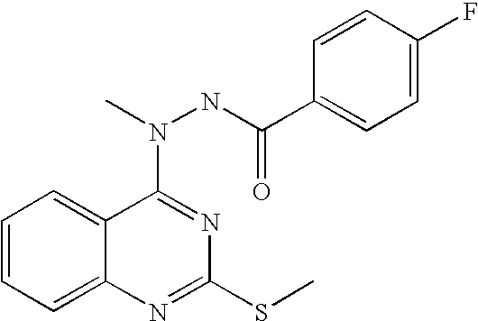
C1=CC=C2C(=C1)C(N(C)NC(C1=CC=C(F)C=C1)=O)=NC(SC)=N2
